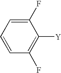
C1(F)=CC=CC(F)=C1[Y]
